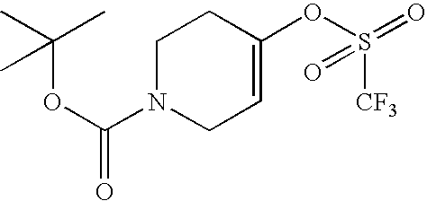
C1N(C(OC(C)(C)C)=O)CC=C(OS(=O)([CF3])=O)C1
